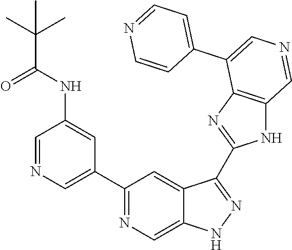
C1(C2=CN=CC(NC(C(C)(C)C)=O)=C2)=NC=C2C(=C1)C(C1=NC3=C(N1)C=NC=C3C1=CC=NC=C1)=NN2
